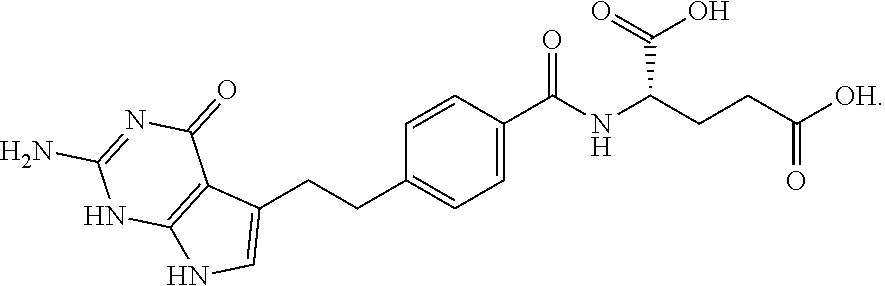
[OH]C(CCC(NC(C1=CC=C(CCC2=CNC3=C2C(=O)N=C(N)N3)C=C1)=O)C(=O)O)=O
